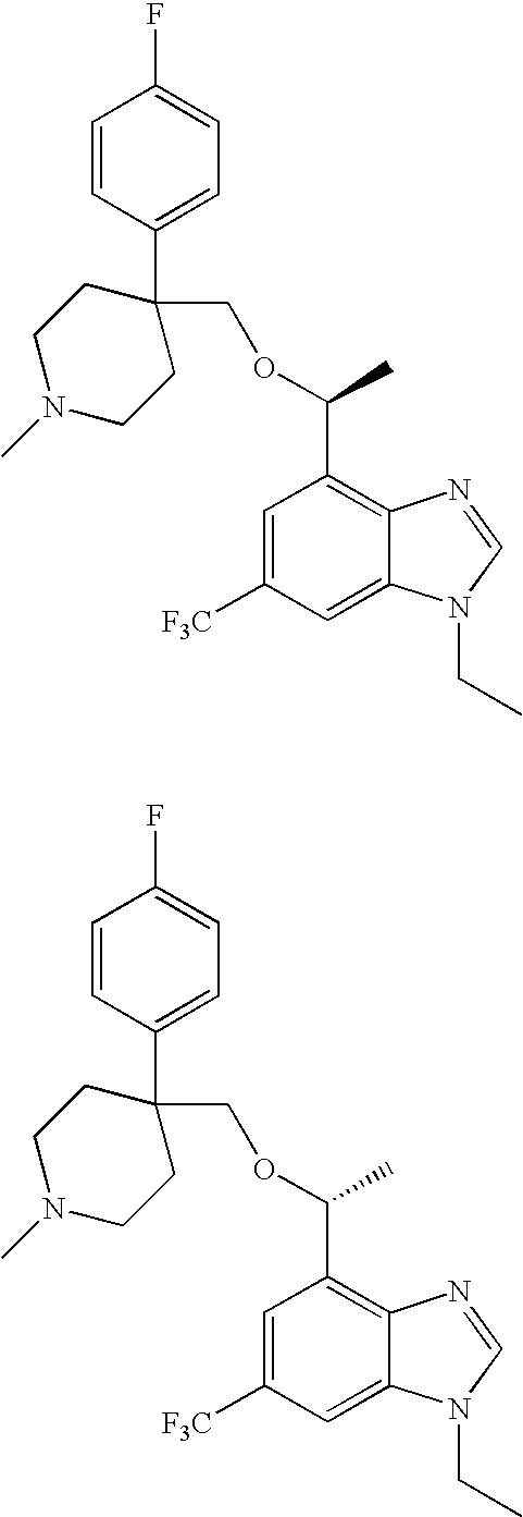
C1=CC(C2(COC(C)C3=C4C(=CC([F3C])=C3)N(CC)C=N4)CCN(C)CC2)=CC=C1F.C1=CC(C2(COC(C)C3=C4C(=CC([F3C])=C3)N(CC)C=N4)CCN(C)CC2)=CC=C1F
